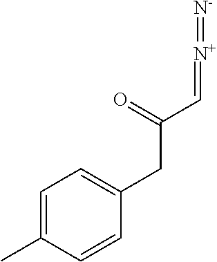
C1=C(C)C=CC(CC(C=[N+]=[N-])=O)=C1
